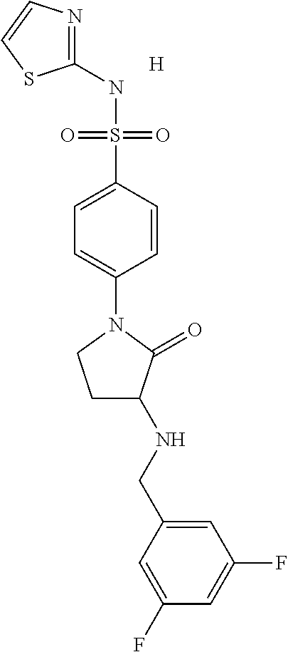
C1=C(S(NC2=NC=CS2)(=O)=O)C=CC(N2CCC(NCC3=CC(F)=CC(F)=C3)C2=O)=C1.[H]
